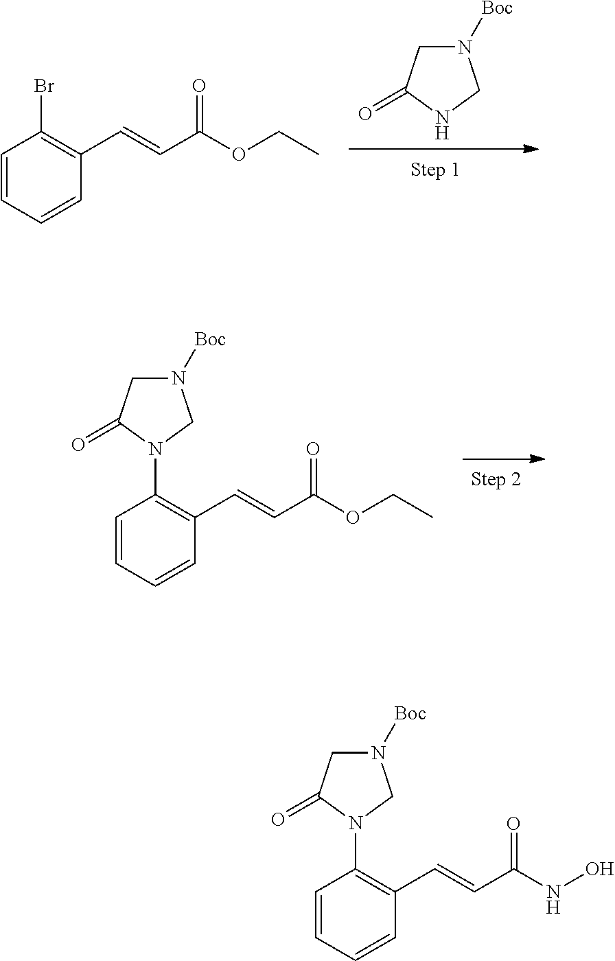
N1([Boc])CC(=O)NC1.C1(C=CC(OCC)=O)=C(Br)C=CC=C1.C1(C=CC(OCC)=O)=C(N2C(=O)CN([Boc])C2)C=CC=C1.C1(C=CC(NO)=O)=C(N2C(=O)CN([Boc])C2)C=CC=C1
